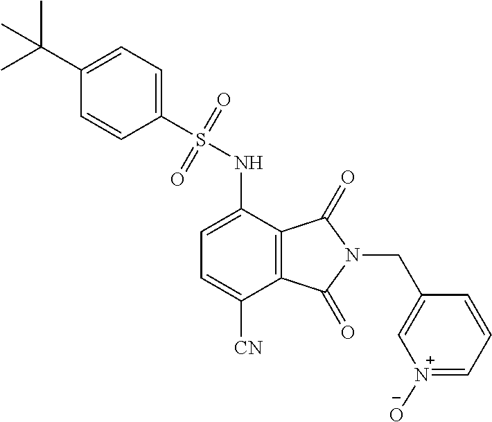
C1=C(NS(=O)(=O)C2=CC=C(C(C)(C)C)C=C2)C2=C(C([CN])=C1)C(=O)N(CC1=C[N+]([O-])=CC=C1)C2=O
